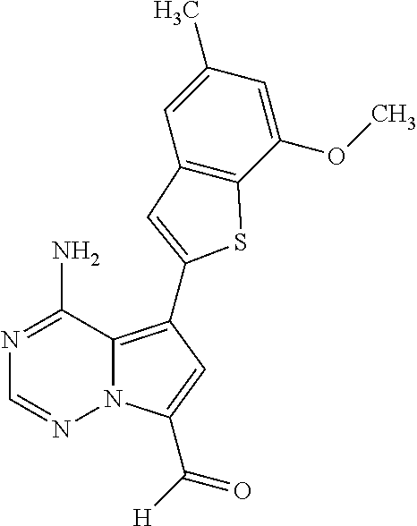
N1=C(N)C2=C(C3=CC4=C(S3)C(OC)=CC(C)=C4)C=C(C([H])=O)N2N=C1
